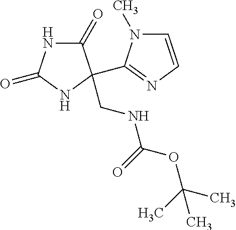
C1(=O)NC(=O)NC1(C1=NC=CN1C)CNC(OC(C)(C)C)=O
